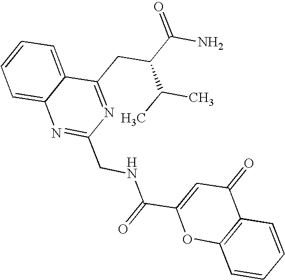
C1=CC=C2C(=C1)N=C(CNC(C1=CC(=O)C3=C(O1)C=CC=C3)=O)N=C2CC(C(N)=O)C(C)C
